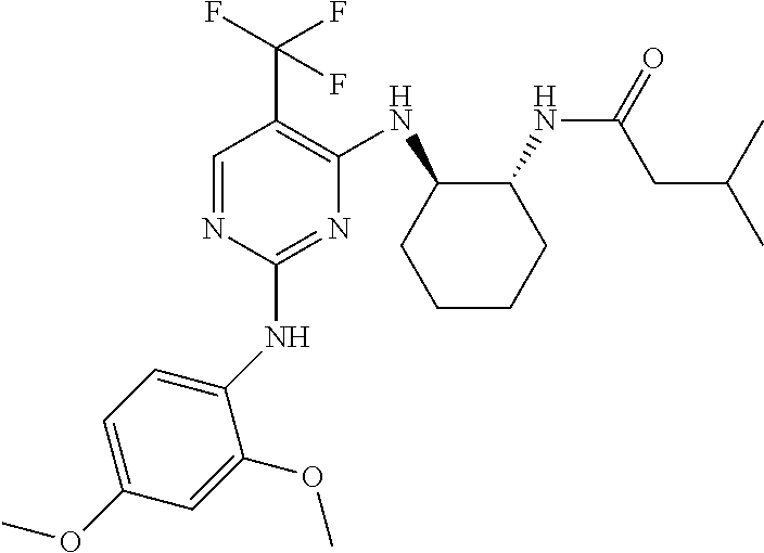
C1(NC2=CC=C(OC)C=C2OC)=NC(NC2CCCCC2NC(=O)CC(C)C)=C(C(F)(F)F)C=N1
